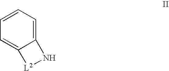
C1=CC=C2C(=C1)[L2]N2
